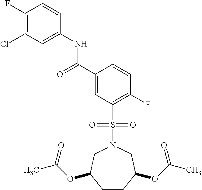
C(C1=CC(S(N2CC(OC(C)=O)CCC(OC(C)=O)C2)(=O)=O)=C(F)C=C1)(=O)NC1=CC(Cl)=C(F)C=C1
